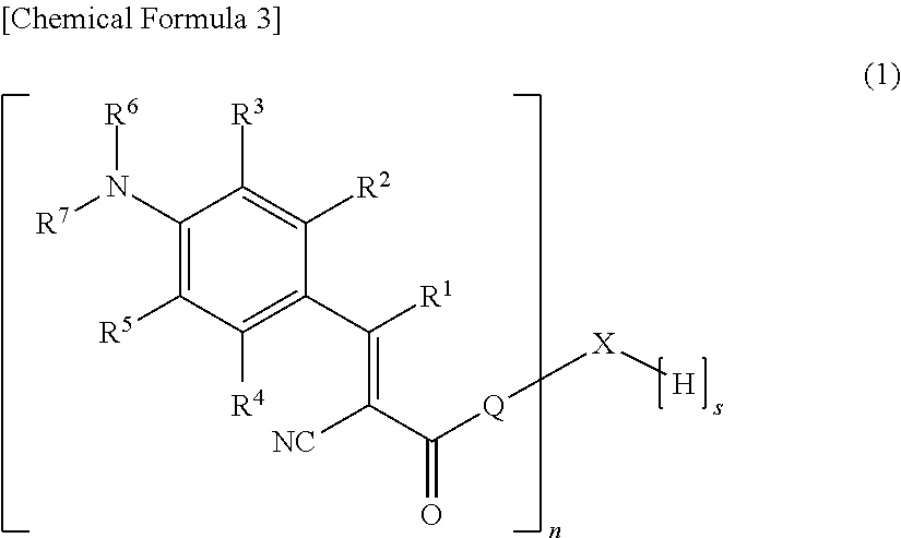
C1(N([R7])[R6])=C([R5])C([R4])=C(C([R1])=C(C(=O)[Q][X][H])[NC])C([R2])=C1[R3]
